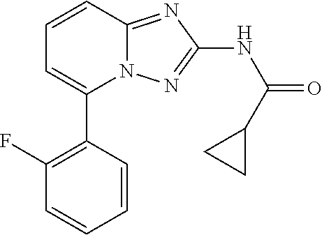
C1(F)=C(C2=CC=CC3=NC(NC(=O)C4CC4)=NN23)C=CC=C1
